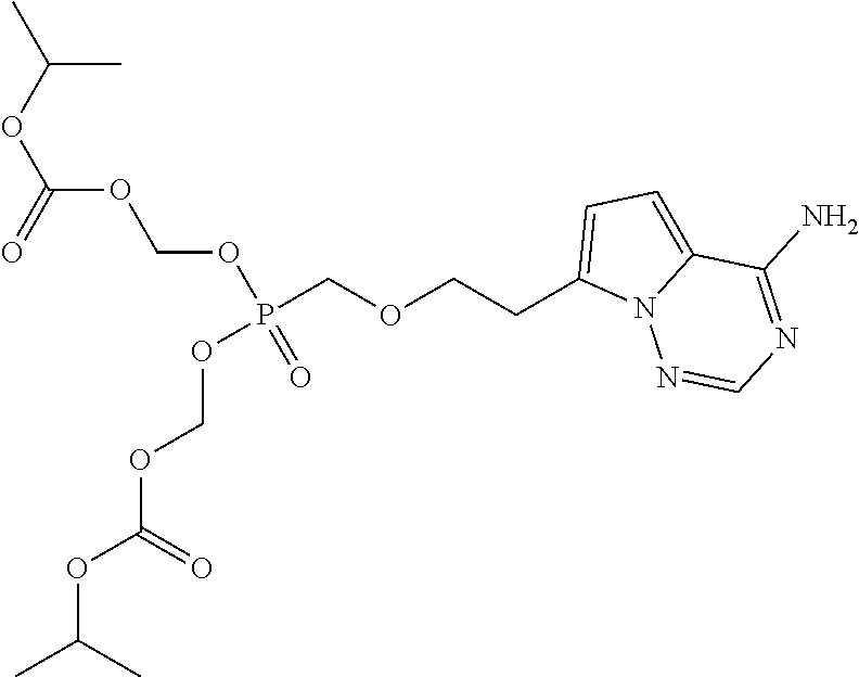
P(COCCC1=CC=C2N1N=CN=C2N)(OCOC(OC(C)C)=O)(OCOC(OC(C)C)=O)=O
